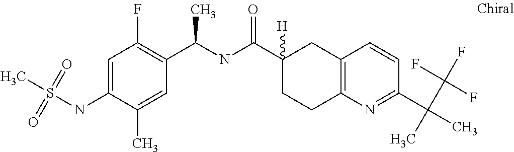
C1=C(NS(C)(=O)=O)C(C)=CC(C(NC(C2([H])CCC3=C(C2)C=CC(C(C)(C(F)(F)F)C)=N3)=O)C)=C1F
